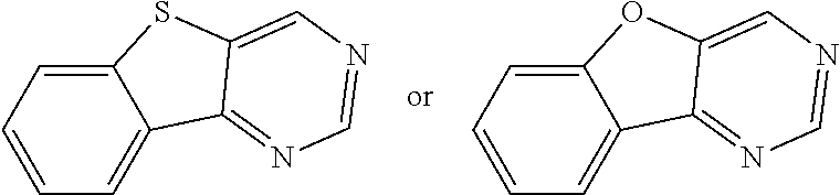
C12=CC=CC=C1C1=NC=NC=C1S2.C12=CC=CC=C1C1=NC=NC=C1O2
